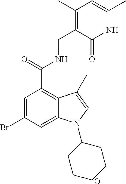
BrC1=CC(C(NCC2=C(C)C=C(C)NC2=O)=O)=C2C(=C1)N(C1CCCCC1)C=C2C.O
